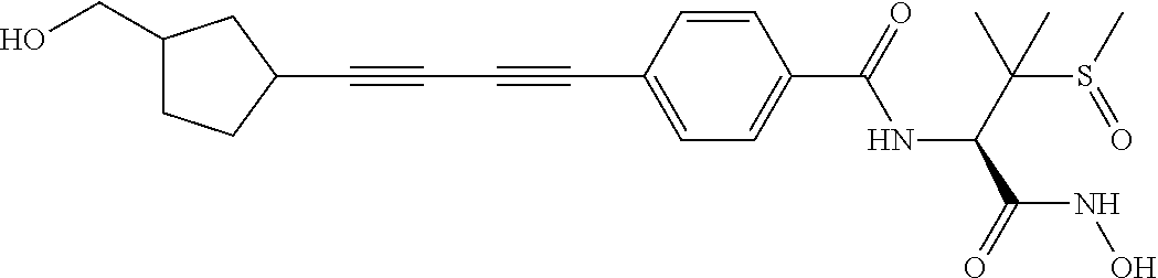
C1(C#CC#CC2=CC=C(C(=O)NC(C(S(C)=O)(C)C)C(=O)NO)C=C2)CC(CO)CC1
